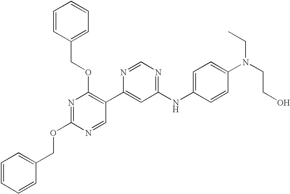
C1=CC=CC(COC2=NC(OCC3=CC=CC=C3)=C(C3=CC(NC4=CC=C(N(CCO)CC)C=C4)=NC=N3)C=N2)=C1
